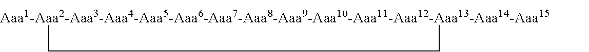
[Aaa1-Aaa2-Aaa3-Aaa4-Aaa5-Aaa6-Aaa7-Aaa8-Aaa9-Aaa10-Aaa11-Aaa12-Aaa13-Aaa14-Aaa15]1CC1
